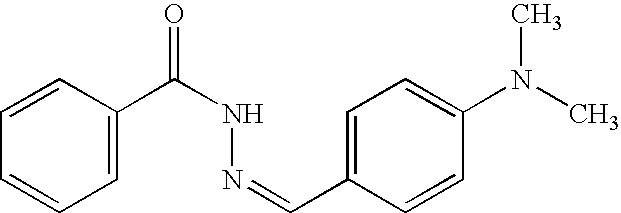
C1=CC=CC=C1C(NN=CC1=CC=C(N(C)C)C=C1)=O
